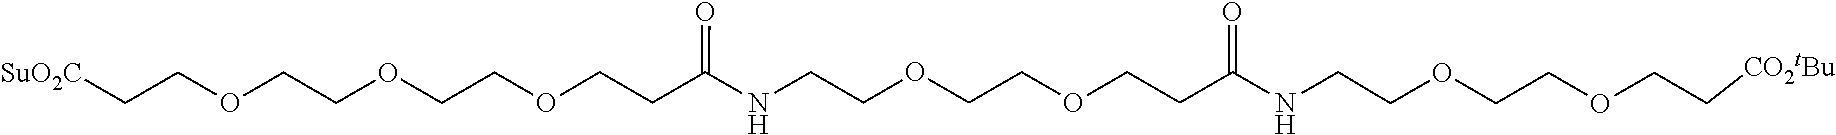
C(C[SuO2C])OCCOCCOCCC(NCCOCCOCCC(NCCOCCOCC[CO2tBu])=O)=O
